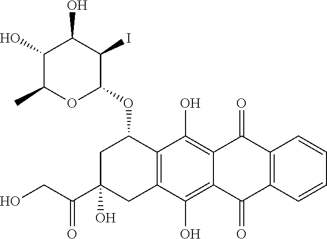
C1C(C(=O)CO)(O)CC2=C(C1OC1C(I)C(O)C(O)C(C)O1)C(O)=C1C(=C2O)C(=O)C2=C(C1=O)C=CC=C2
